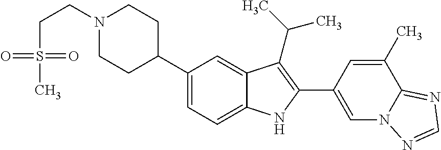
N1(CCS(C)(=O)=O)CCC(C2=CC=C3C(=C2)C(C(C)C)=C(C2=CN4C(=NC=N4)C(C)=C2)N3)CC1
